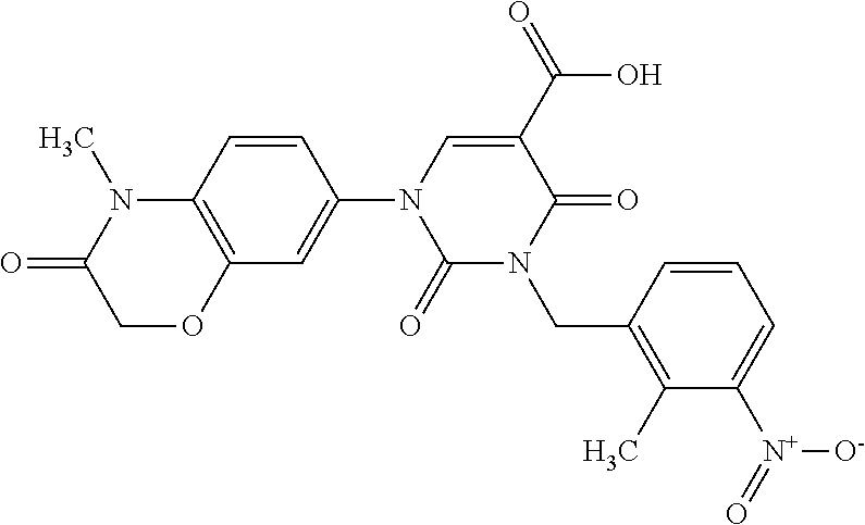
C12=C(C=CC(N3C=C(C(=O)O)C(=O)N(CC4=C(C)C([N+](=O)[O-])=CC=C4)C3=O)=C1)N(C)C(=O)CO2
